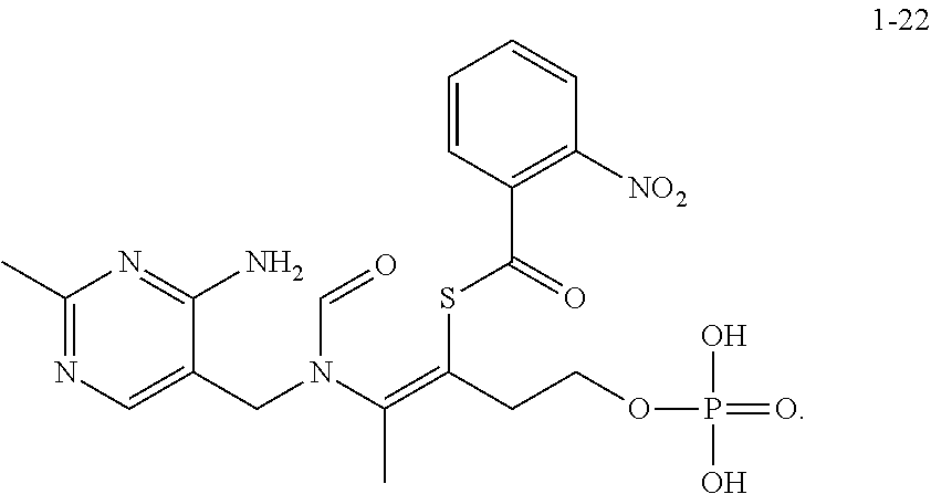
C1(C)=NC=C(CN(C=O)C(=C(SC(C2=C([NO2])C=CC=C2)=O)CCOP(=O)(O)O)C)C(N)=N1
